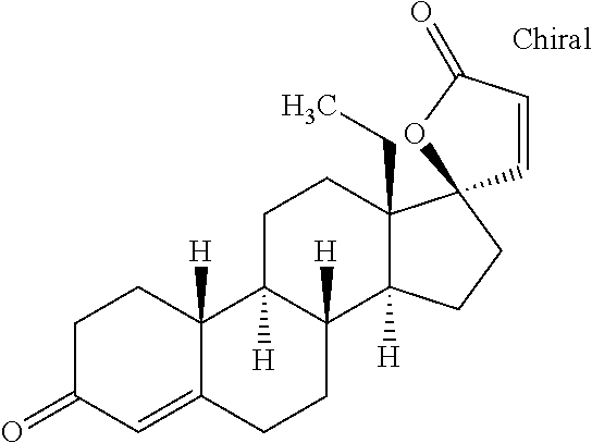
C1C(=O)C=C2C([H])(C1)C1([H])C([H])(CC2)C2([H])C(CC)(CC1)C1(CC2)C=CC(=O)O1
